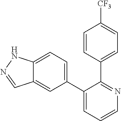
C12=CC=C(C3=CC=CN=C3C3=CC=C([CF3])C=C3)C=C1C=NN2
